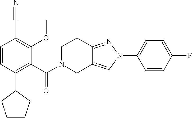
C1(C(=O)N2CC3=CN(C4=CC=C(F)C=C4)N=C3CC2)=C(C2CCCC2)C=CC(C#N)=C1OC
